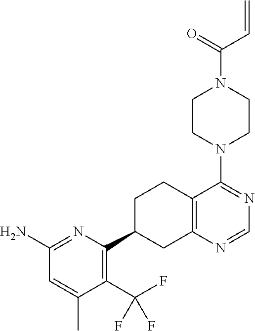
C1(C2=C(C(F)(F)F)C(C)=CC(N)=N2)CC2=C(CC1)C(N1CCN(C(=O)C=C)CC1)=NC=N2
